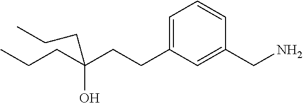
C1=C(CCC(CCC)(O)CCC)C=C(CN)C=C1
